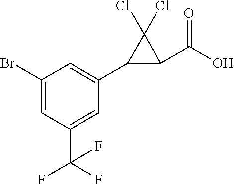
C1=C(Br)C=C(C2C(C(O)=O)C2(Cl)Cl)C=C1C(F)(F)F
